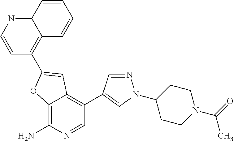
C12=C(N)N=CC(C3=CN(C4CCN(C(=O)C)CC4)N=C3)=C1C=C(C1=C3C(=NC=C1)C=CC=C3)O2
